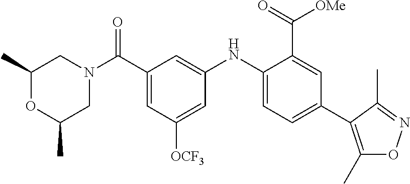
C1(C)OC(C)CN(C(C2=CC([OCF3])=CC(NC3=CC=C(C4=C(C)ON=C4C)C=C3C([OMe])=O)=C2)=O)C1
